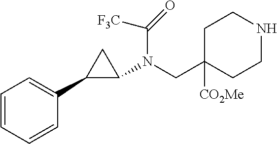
C1=CC=CC(C2C(N(CC3([CO2Me])CCNCC3)C([F3C])=O)C2)=C1
